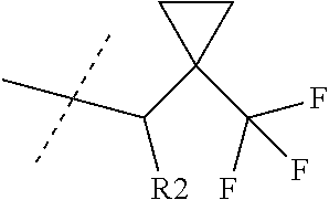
C1CC1(C([R2])C(C)(C)C)C(F)(F)F
